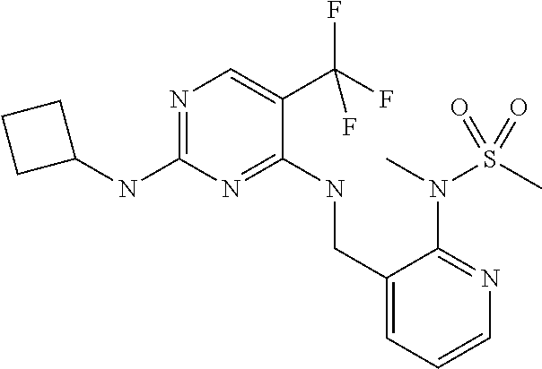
N(C1=NC=C(C(F)(F)F)C(NCC2=CC=CN=C2N(C)S(C)(=O)=O)=N1)C1CCC1
